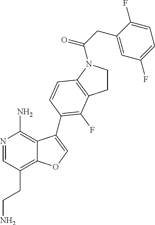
N1=CC(CCN)=C2C(=C1N)C(C1=C(F)C3=C(N(C(CC4=CC(F)=CC=C4F)=O)CC3)C=C1)=CO2
